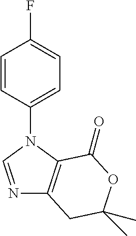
C1(N2C=NC3=C2C(=O)OC(C)(C)C3)=CC=C(F)C=C1
